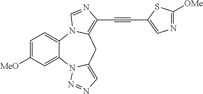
C1=C([MeO])C=C2C(=C1)N1C(=C(C#CC3=CN=C([OMe])S3)N=C1)CC1=CN=NN21
